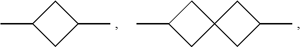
CC1CC2(C1)CC(C)C2.C1(C)CC(C)C1
